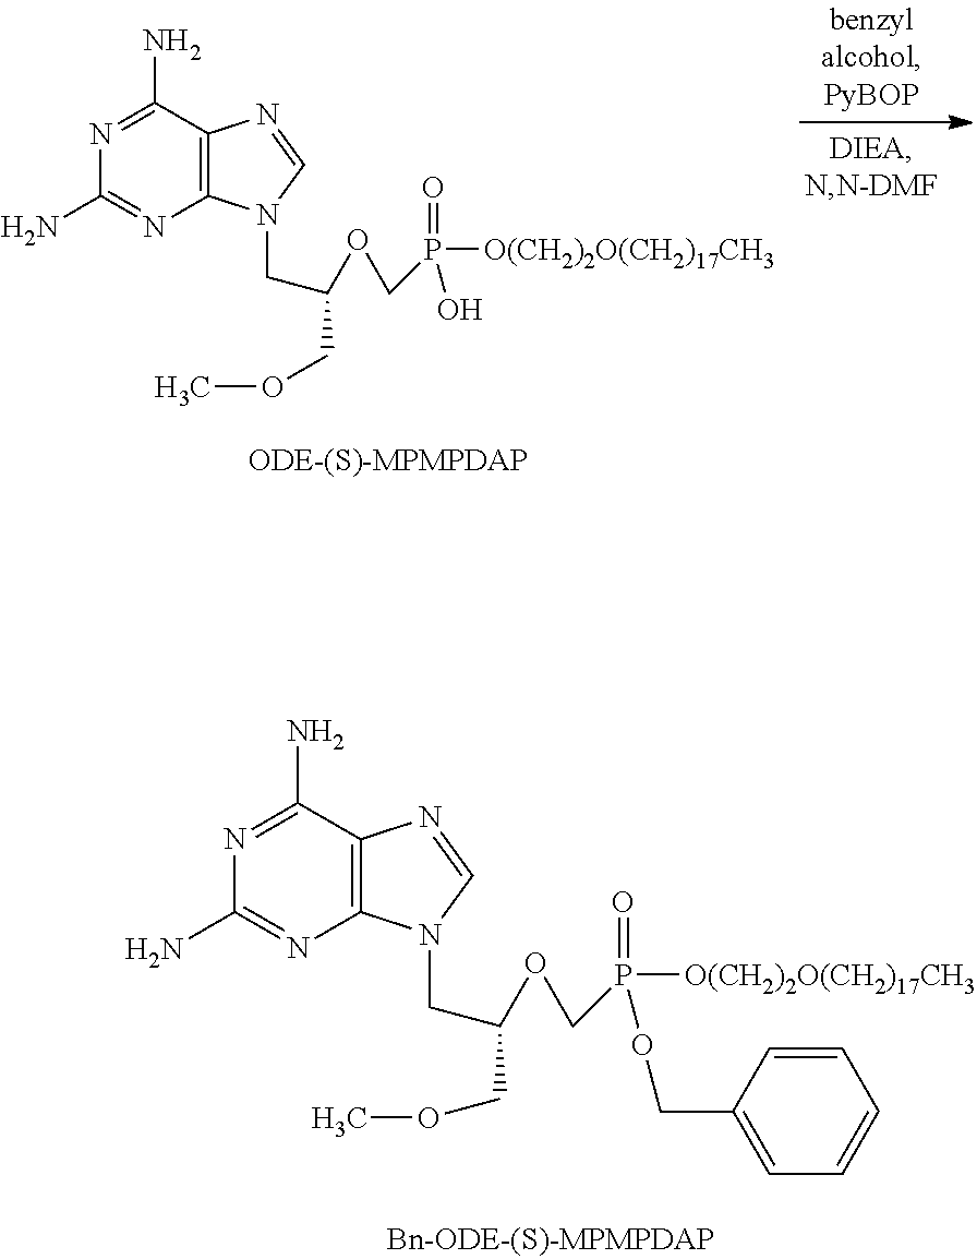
N1=C(N)C2=C(N=C1N)N(CC(OCP(=O)(O)[O(CH2)2O(CH2)17CH3])COC)C=N2.N1=C(N)C2=C(N=C1N)N(CC(OCP(=O)(OCC1=CC=CC=C1)[O(CH2)2O(CH2)17CH3])COC)C=N2
